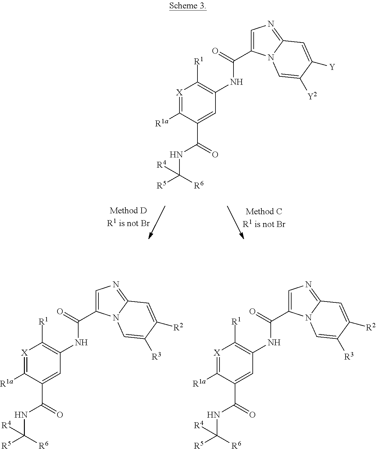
[X]1=C([R1a])C(C(=O)NC([R5])([R6])[R4])=CC(NC(C2=CN=C3N2C=C([Y2])C([Y])=C3)=O)=C1[R1].[X]1=C([R1a])C(C(=O)NC([R5])([R6])[R4])=CC(NC(C2=CN=C3N2C=C([R3])C([R2])=C3)=O)=C1[R1].[X]1=C([R1a])C(C(=O)NC([R5])([R6])[R4])=CC(NC(C2=CN=C3N2C=C([R3])C([R2])=C3)=O)=C1[R1]
